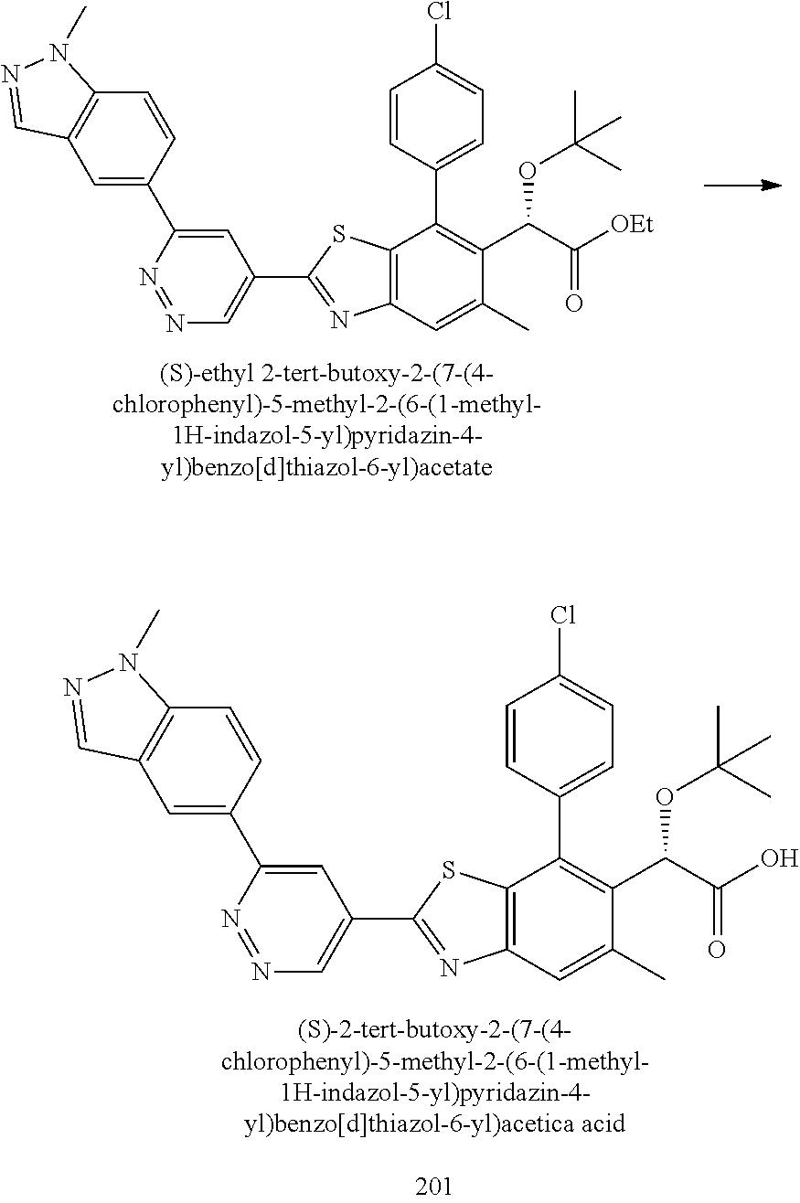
C12=C(C=C(C)C(C(C(=O)O)OC(C)(C)C)=C1C1=CC=C(Cl)C=C1)N=C(C1=CN=NC(C3=CC4=C(C=C3)N(C)N=C4)=C1)S2.C12=C(C=C(C)C(C(C(=O)[OEt])OC(C)(C)C)=C1C1=CC=C(Cl)C=C1)N=C(C1=CN=NC(C3=CC4=C(C=C3)N(C)N=C4)=C1)S2
